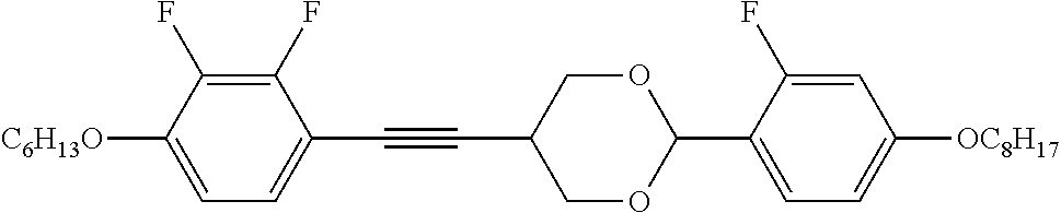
C1(F)=C(F)C([C6H13O])=CC=C1C#CC1COC(C2=CC=C([OC8H17])C=C2F)OC1
